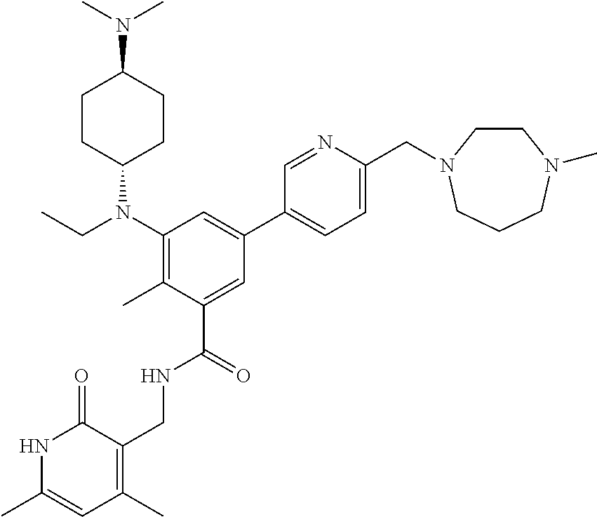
C1(N(CC)C2CCC(N(C)C)CC2)=C(C)C(C(=O)NCC2=C(C)C=C(C)NC2=O)=CC(C2=CC=C(CN3CCN(C)CCC3)N=C2)=C1
